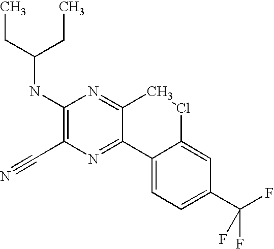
CCC(CC)NC1=C(C#N)N=C2C(=N1)CClC1=CC(C(F)(F)F)=CC=C21
